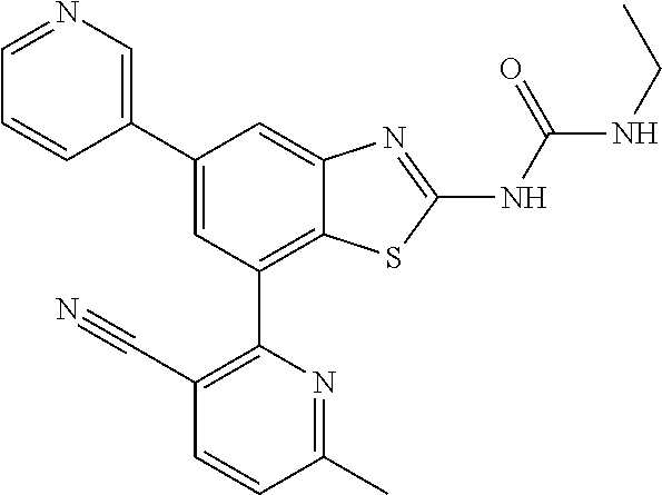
C1=NC=C(C2=CC(C3=C(C#N)C=CC(C)=N3)=C3C(=C2)N=C(NC(=O)NCC)S3)C=C1
